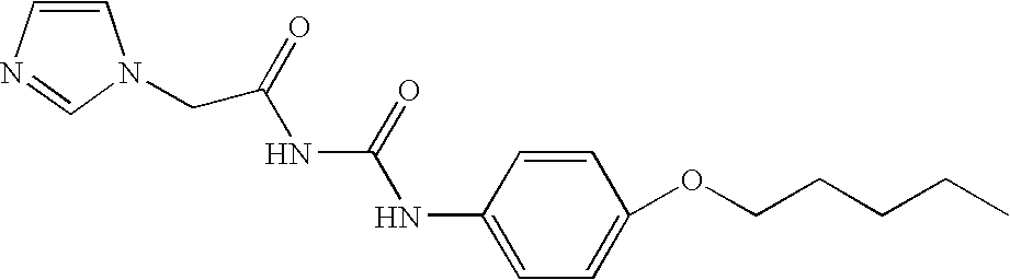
C(C(=O)NC(=O)NC1=CC=C(OCCCCC)C=C1)N1C=CN=C1
